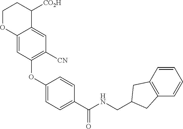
C1(OC2=C([CN])C=C3C(=C2)OCCC3[CO2H])=CC=C(C(NCC2CC3=C(C=CC=C3)C2)=O)C=C1
